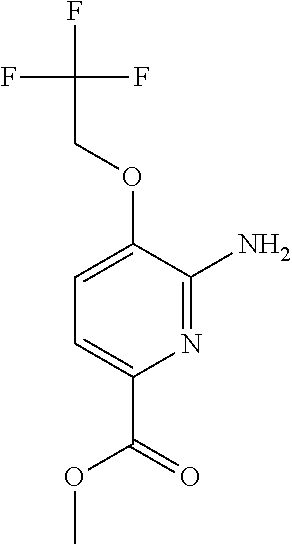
N1=C(N)C(OCC(F)(F)F)=CC=C1C(=O)OC
